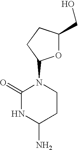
C1(=O)NC(N)CCN1C1OC(CO)CC1
